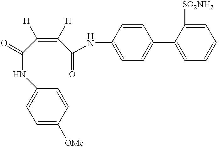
C1=C(C2=CC=C(NC(=O)C(=C(C(NC3=CC=C([OMe])C=C3)=O)[H])[H])C=C2)C([SO2NH2])=CC=C1
